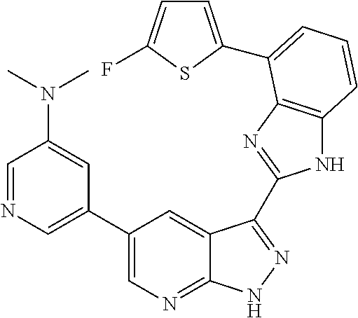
C1(C2=CN=CC(N(C)C)=C2)=CN=C2C(=C1)C(C1=NC3=C(N1)C=CC=C3C1=CC=C(F)S1)=NN2
